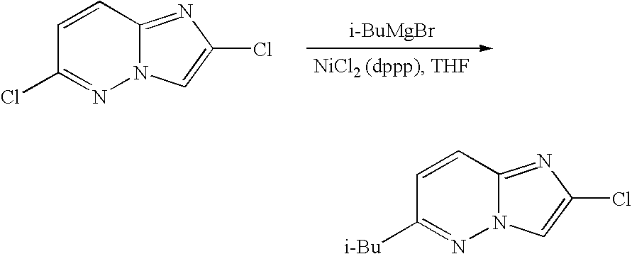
[i-BuMgBr].C1=CC2=NC(Cl)=CN2N=C1Cl.C1=CC2=NC(Cl)=CN2N=C1[i-Bu]
